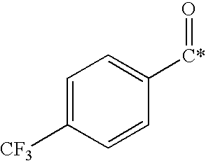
C1=C([CF3])C=CC([C*]=O)=C1
